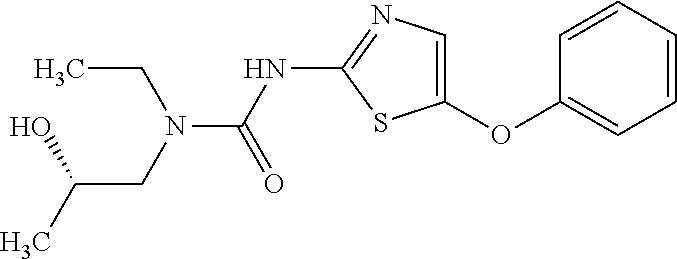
C1=CC=CC=C1OC1=CN=C(NC(=O)N(CC(C)O)CC)S1
